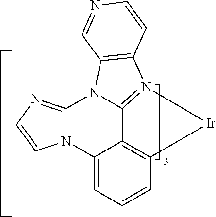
N12C(=NC=C1)N1C3=N(C4=C1C=NC=C4)[Ir]C1=C3C2=CC=C1
